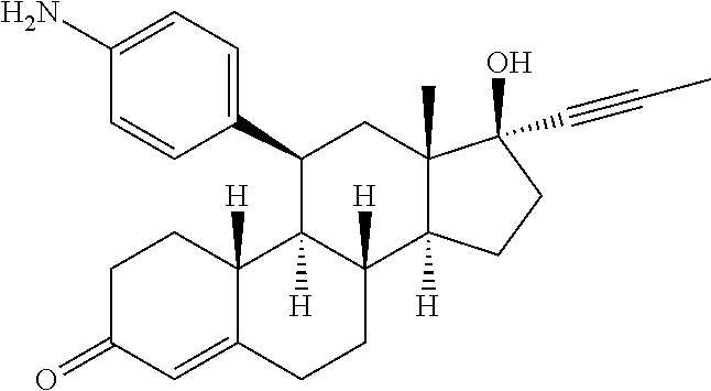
C1CC2([H])C(=CC1=O)CCC1([H])C2([H])C(C2=CC=C(N)C=C2)CC2(C)C1([H])CCC2(O)C#CC
